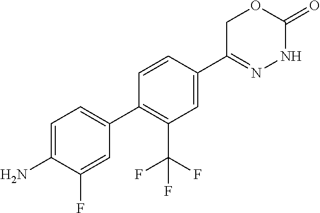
C1C(C2=CC(C(F)(F)F)=C(C3=CC=C(N)C(F)=C3)C=C2)=NNC(=O)O1
